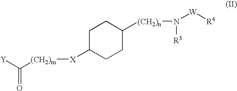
C1C([X][(CH2)m]C([Y])=O)CCC([(CH2)n]N([W][R4])[R3])C1
